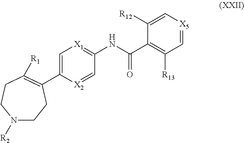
C1(C2=C([R1])CCN([R2])CC2)=C[X1]=C(NC(C2=C([R13])C=[X5]C=C2[R12])=O)C=[X2]1
